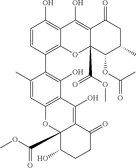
C1=CC(C2=C(O)C3=C(C=C2C)OC2(C(OC)=O)C(=C3O)C(=O)CCC2O)=C2C(=C1O)C(O)=C1C(=O)CC(C)C(OC(C)=O)C1(C(=O)OC)O2
